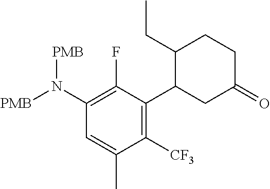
N(C1=C(F)C(C2C(CC)CCC(=O)C2)=C([CF3])C(C)=C1)([PMB])[PMB]
